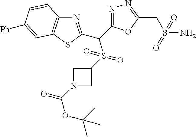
N1=C(C(C2=NN=C(CS(N)(=O)=O)O2)S(C2CN(C(OC(C)(C)C)=O)C2)(=O)=O)SC2=C1C=CC([Ph])=C2
